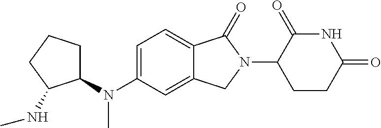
C1=C(N(C2CCCC2NC)C)C=C2C(=C1)C(=O)N(C1CCC(=O)NC1=O)C2
